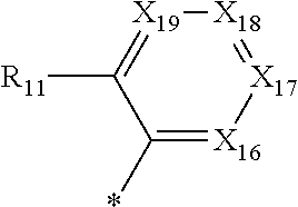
[X19]1=C([R11])C(*)=[X16][X17]=[X18]1
